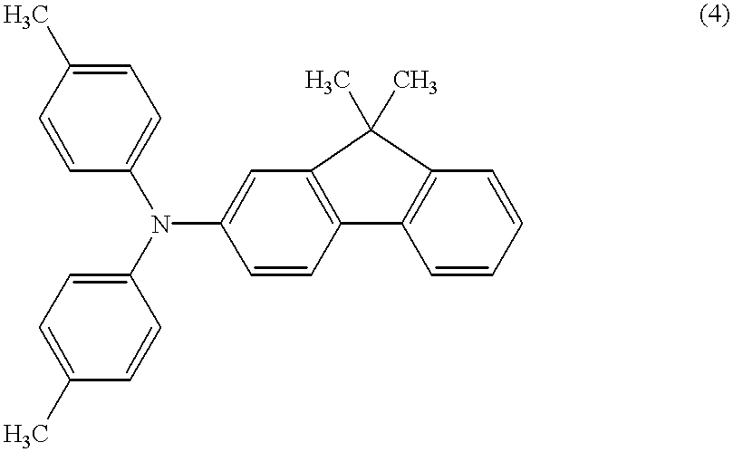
C1=C(C)C=CC(N(C2=CC3=C(C=C2)C2=C(C3(C)C)C=CC=C2)C2=CC=C(C)C=C2)=C1
